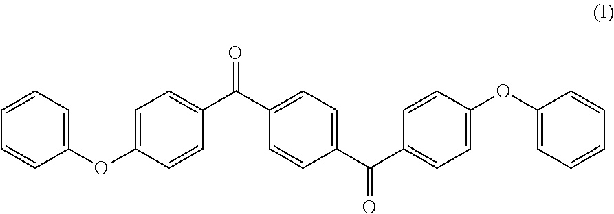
C1=CC=C(OC2=CC=C(C(C3=CC=C(C(C4=CC=C(OC5=CC=CC=C5)C=C4)=O)C=C3)=O)C=C2)C=C1
